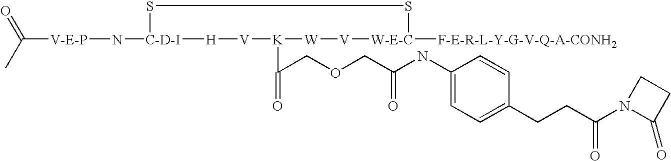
[V-E-P](N[C-D-I]1SS[W-E-C]([F-E-R-L-Y-G-V-Q-A-CONH2])[V][W][K](C(COCC(NC2=CC=C(CCC(N3C(=O)CC3)=O)C=C2)=O)=O)[V][H]1)C(=O)C
